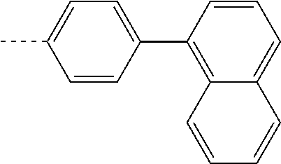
CC1=CC=C(C2=C3C(=CC=C2)C=CC=C3)C=C1
